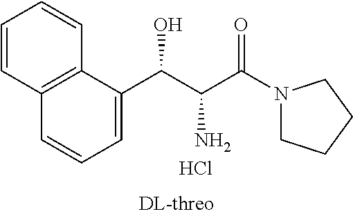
C12=C(C(C(C(C(N3CCCC3)=O)N)O)=CC=C1)C=CC=C2.Cl
